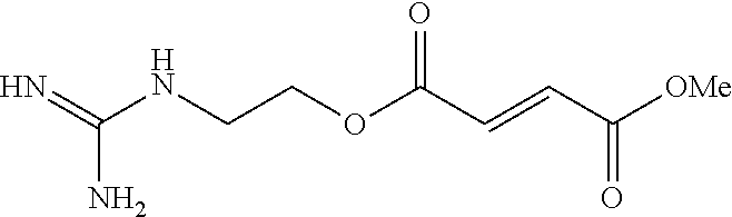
C(NCCOC(C=CC([OMe])=O)=O)(=N)N
